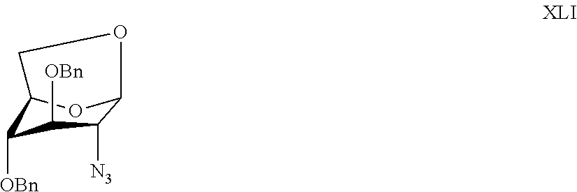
C12C([OBn])C([OBn])C([N3])C(O1)OC2
